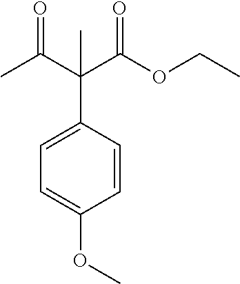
C1=CC(C(C(C)=O)(C(OCC)=O)C)=CC=C1OC
